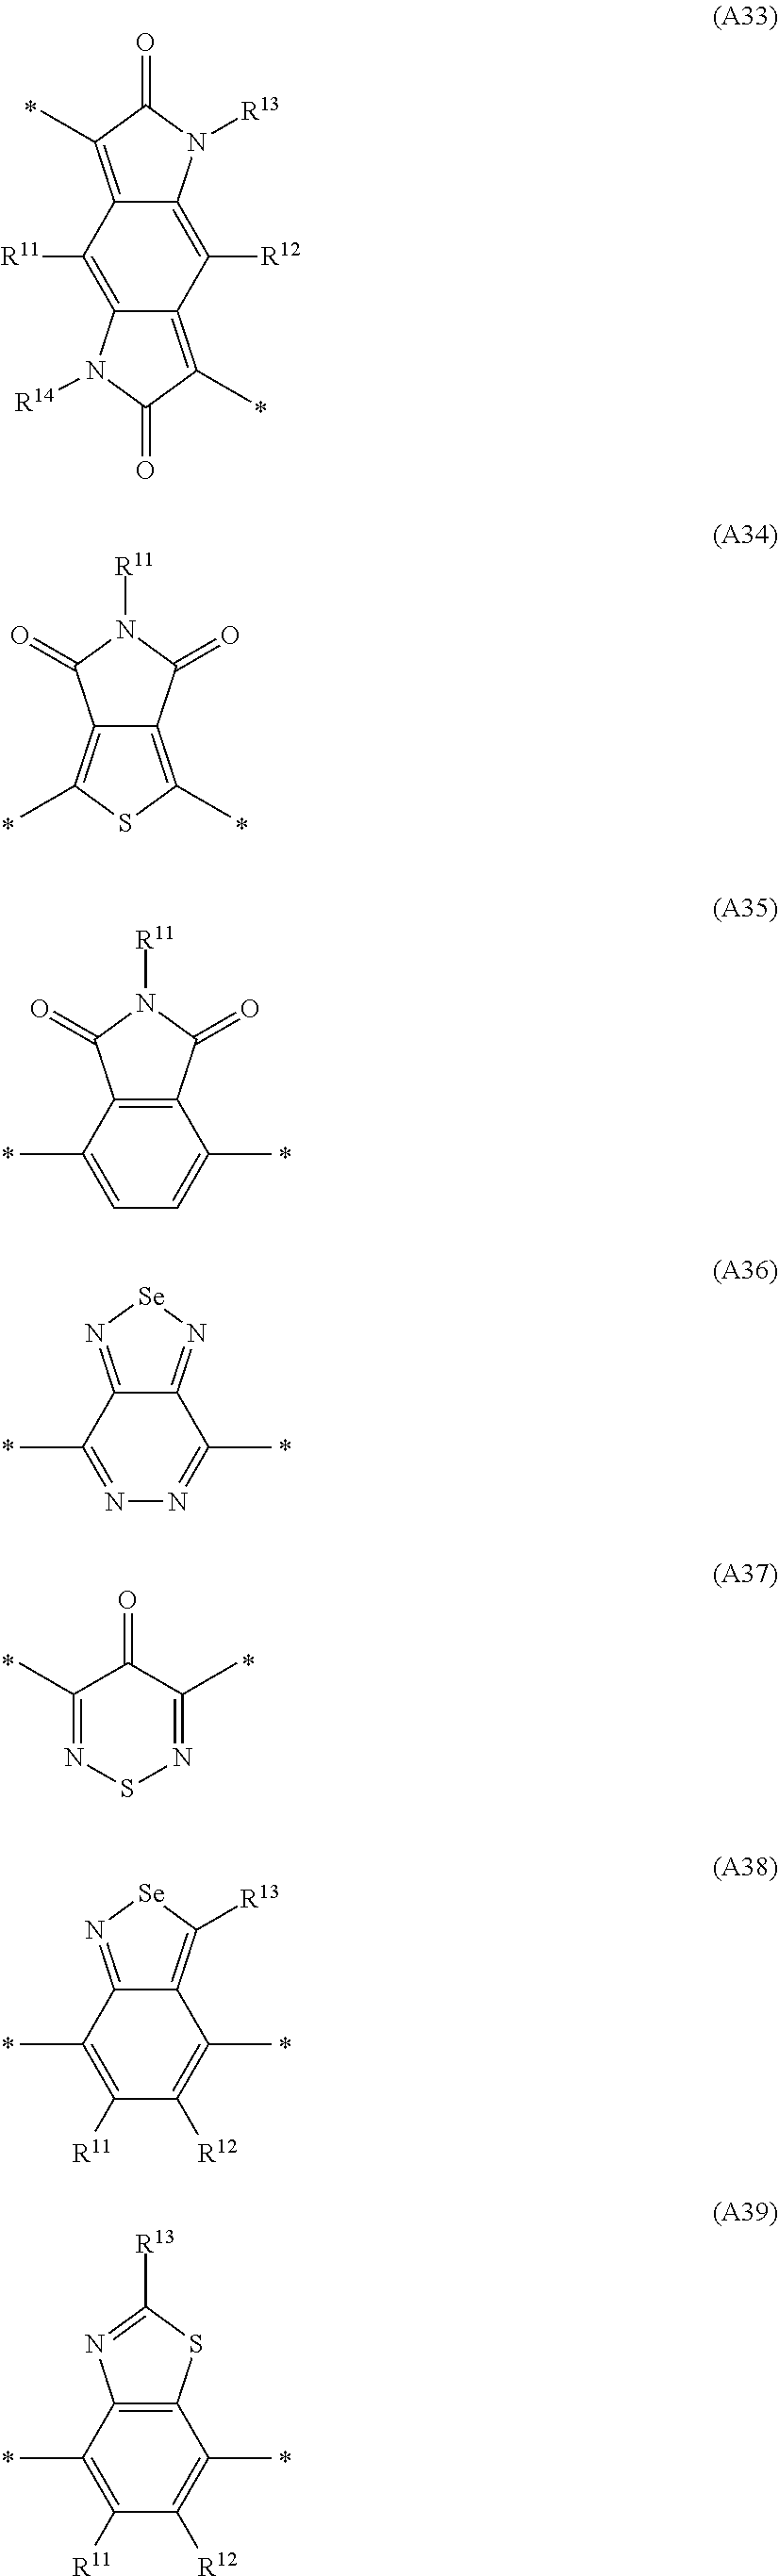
C12=C(C)C(=O)N([R13])C1=C([R12])C1=C(C)C(=O)N([R14])C1=C2[R11].C12=C(C)SC(C)=C1C(=O)N([R11])C2=O.C12=C(C(=O)N([R11])C1=O)C(C)=CC=C2C.C12=N[Se]N=C1C(C)=NN=C2C.C1(C)=NSN=C(C)C1=O.C12=N[Se]C([R13])=C1C(C)=C([R12])C([R11])=C2C.C12=C(SC([R13])=N1)C(C)=C([R12])C([R11])=C2C
